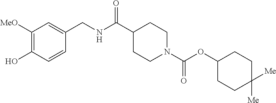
C1([MeO])=C(O)C=CC(CNC(C2CCN(C(OC3CCC([Me])([Me])CC3)=O)CC2)=O)=C1
